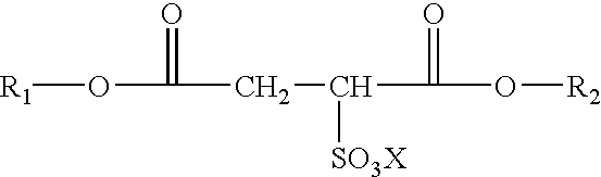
[R1]OC(=O)CC(C(=O)O[R2])[SO3X]
